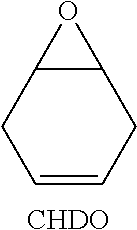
C12C(CC=CC1)O2.[CHDO]
